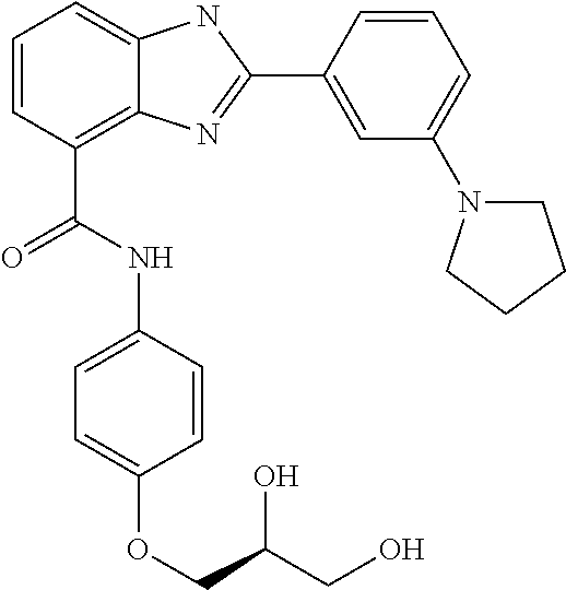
C1=CC(C(NC2=CC=C(OCC(CO)O)C=C2)=O)=C2C(=C1)NC(C1=CC(N3CCCC3)=CC=C1)=N2
